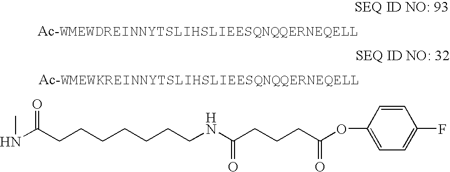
N(C(CCCCCCCNC(CCCC(OC1=CC=C(F)C=C1)=O)=O)=O)C
